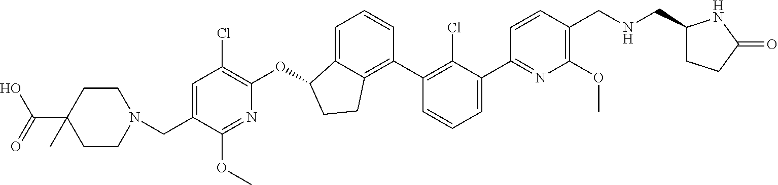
N1=C(C2=CC=CC(C3=C4C(=CC=C3)C(OC3=C(Cl)C=C(CN5CCC(C(O)=O)(C)CC5)C(OC)=N3)CC4)=C2Cl)C=CC(CNCC2CCC(=O)N2)=C1OC
